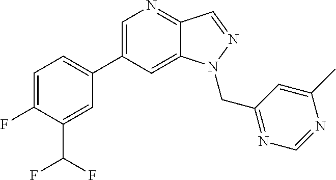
C1(C2=CC=C(F)C(C(F)F)=C2)=CN=C2C(=C1)N(CC1=NC=NC(C)=C1)N=C2
